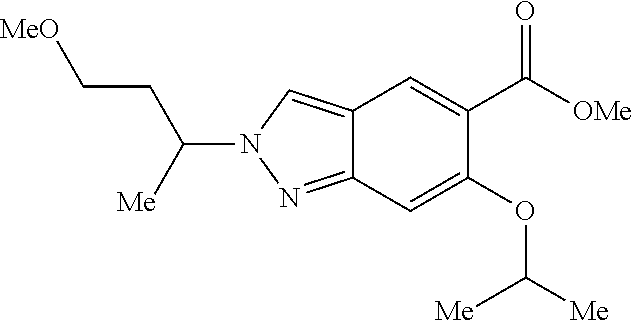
C12=CN(C([Me])CC[MeO])N=C1C=C(OC([Me])[Me])C(C([OMe])=O)=C2
